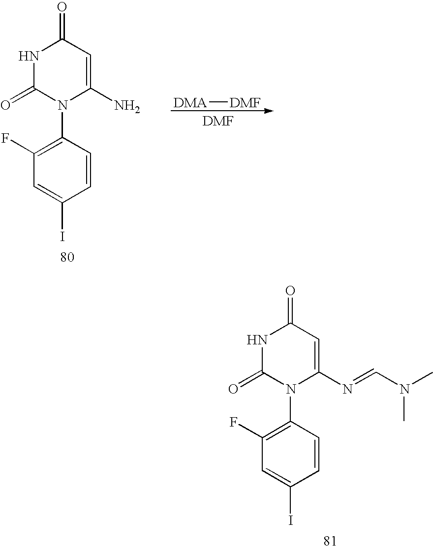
C1=CC(N2C(=O)NC(=O)C=C2N=CN(C)C)=C(F)C=C1I.C1=CC(N2C(=O)NC(=O)C=C2N)=C(F)C=C1I.[DMA][DMF]
